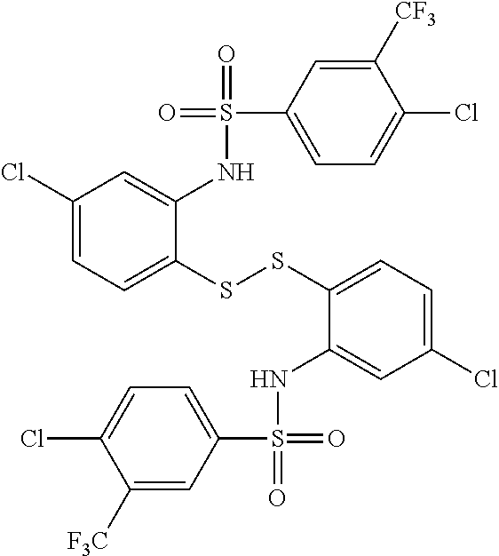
C1(Cl)=CC=C(SSC2=CC=C(Cl)C=C2NS(=O)(=O)C2=CC=C(Cl)C([F3C])=C2)C(NS(=O)(=O)C2=CC=C(Cl)C([CF3])=C2)=C1
